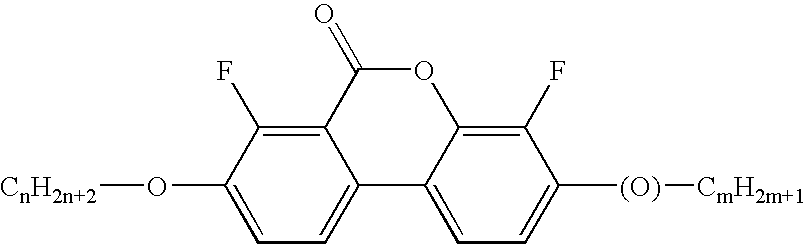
C12=C(F)C(O[CnH2n+2])=CC=C1C1=CC=C([(O)][CmH2m+1])C(F)=C1OC2=O
